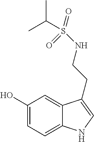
C1(O)=CC=C2C(=C1)C(CCNS(=O)(C(C)C)=O)=CN2
